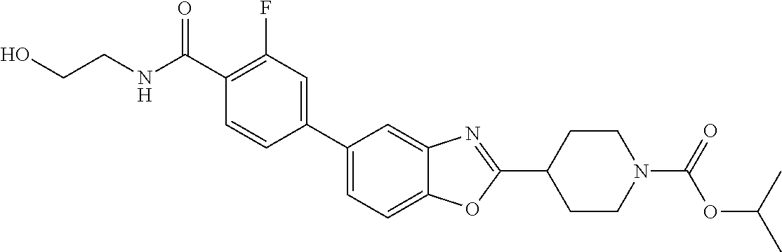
C1(C(NCCO)=O)=C(F)C=C(C2=CC=C3C(=C2)N=C(C2CCN(C(OC(C)C)=O)CC2)O3)C=C1
